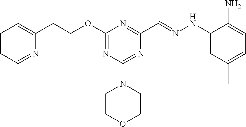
C1(CCOC2=NC(N3CCOCC3)=NC(C=NNC3=CC(C)=CC=C3N)=N2)=CC=CC=N1
